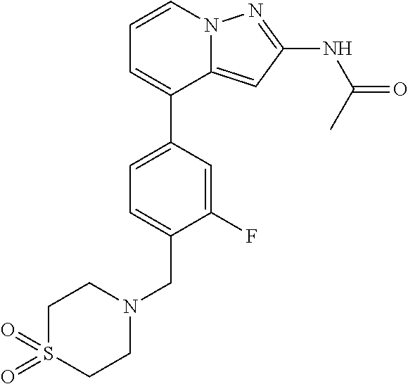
C12=CC(NC(=O)C)=NN1C=CC=C2C1=CC=C(CN2CCS(=O)(=O)CC2)C(F)=C1
